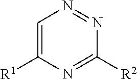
C1=C([R1])N=C([R2])N=N1
